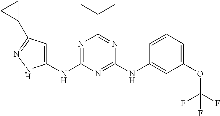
C1(NC2=NC(C(C)C)=NC(NC3=CC(OC(F)(F)F)=CC=C3)=N2)=CC(C2CC2)=NN1
